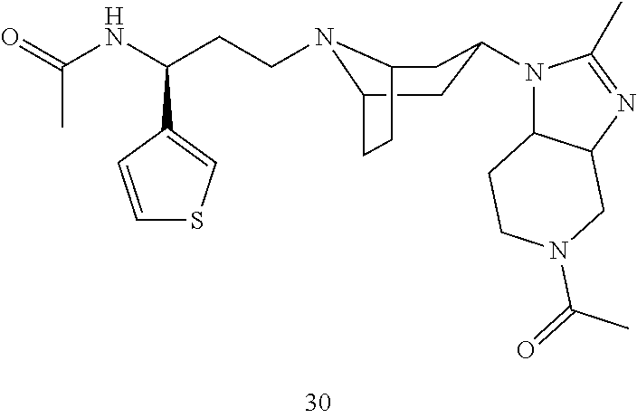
C1=CC(C(NC(=O)C)CCN2C3CC(N4C5C(N=C4C)CN(C(=O)C)CC5)CC2CC3)=CS1
